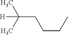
C(CC([H])(C)C)CC
